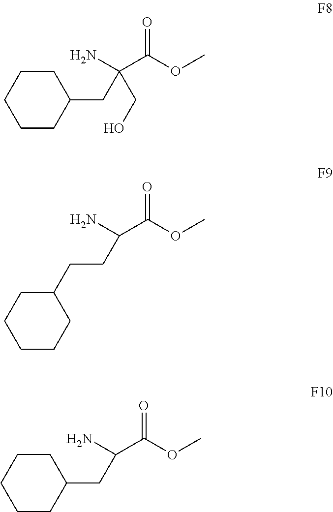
C1CC(CC(CO)(N)C(OC)=O)CCC1.C(CC(N)C(OC)=O)C1CCCCC1.C1CC(CC(N)C(OC)=O)CCC1
